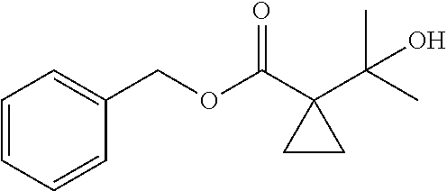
O(C(C1(C(C)(C)O)CC1)=O)CC1=CC=CC=C1
